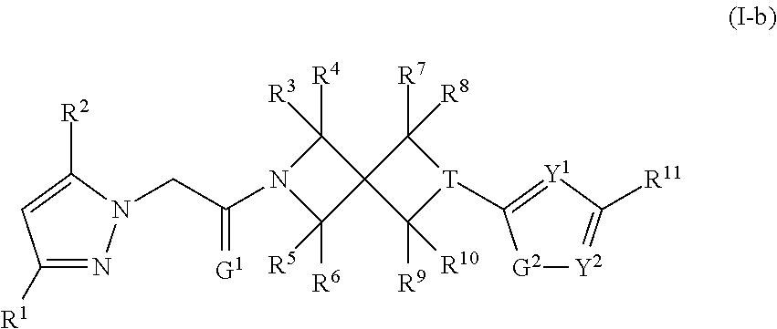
C1([R1])=NN(CC(=[G1])N2C([R6])([R5])C3(C2([R4])[R3])C([R9])([R10])[T](C2=[Y1]C([R11])=[Y2][G2]2)C3([R7])[R8])C([R2])=C1
